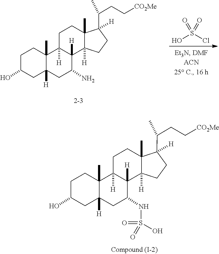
C1C2([H])C(C)(CCC1O)C1([H])CCC3(C)C(C(CC[CO2Me])C)([H])CCC3([H])C1([H])C(N)C2.OS(Cl)(=O)=O.C1C2([H])C(C)(CCC1O)C1([H])CCC3(C)C(C(CC[CO2Me])C)([H])CCC3([H])C1([H])C(NS(O)(=O)=O)C2
